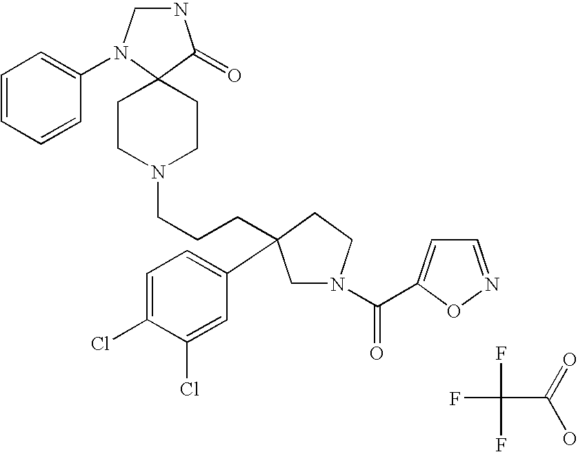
N1CN(C2=CC=CC=C2)C2(C1=O)CCN(CCCC1(C3=CC=C(Cl)C(Cl)=C3)CN(C(=O)C3=CC=NO3)CC1)CC2.FC(F)(C(=O)O)F
